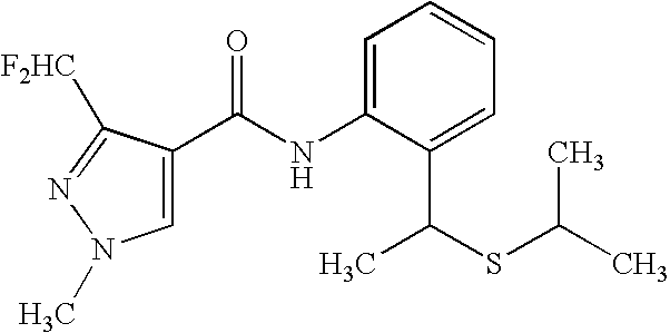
C1=C(C(NC2=CC=CC=C2C(SC(C)C)C)=O)C([F2HC])=NN1C
